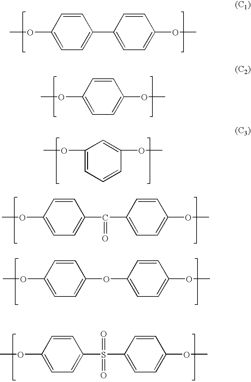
C1=CC(OC)=CC=C1C1=CC=C(OC)C=C1.C1=CC(OC)=CC=C1OC.C1(OC)=CC=CC(OC)=C1.C1=CC(OC)=CC=C1C(=O)C1=CC=C(OC)C=C1.C1=CC(OC)=CC=C1OC1=CC=C(OC)C=C1.C1=CC(OC)=CC=C1S(C1=CC=C(OC)C=C1)(=O)=O
